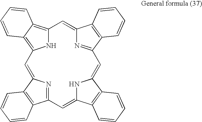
C12=C3C(=C(N1)C=C1N=C(C=C4NC(=CC5=NC(=C2)C2=C5C=CC=C2)C2=C4C=CC=C2)C2=C1C=CC=C2)C=CC=C3
